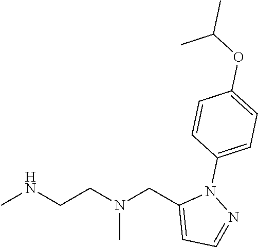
CNCCN(CC1=CC=NN1C1=CC=C(OC(C)C)C=C1)C
